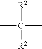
[R2]C(C)(C)[R2]
